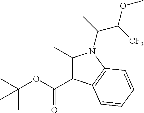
C(OC(C)(C)C)(=O)C1=C(C)N(C(C(OC)[CF3])C)C2=C1C=CC=C2
